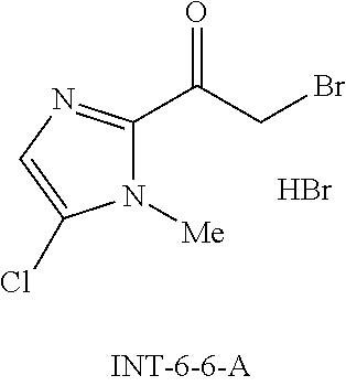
N1([Me])C(C(CBr)=O)=NC=C1Cl.Br
